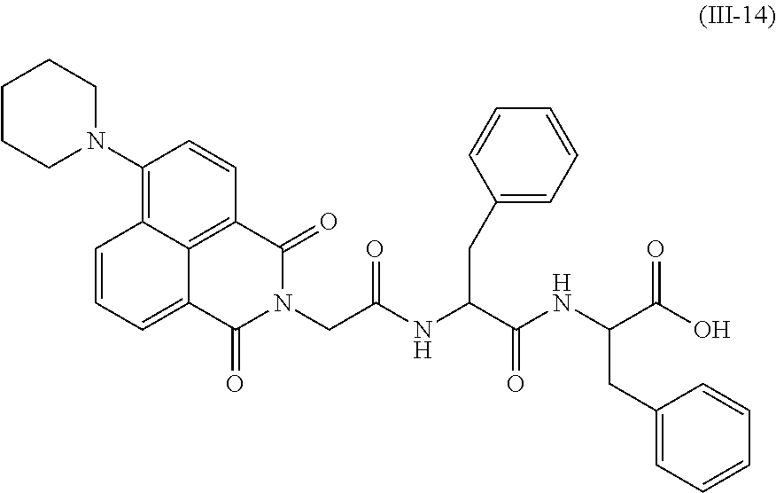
C12=C(N3CCCCC3)C=CC3=C1C(=CC=C2)C(=O)N(CC(NC(C(NC(C(O)=O)CC1=CC=CC=C1)=O)CC1=CC=CC=C1)=O)C3=O
